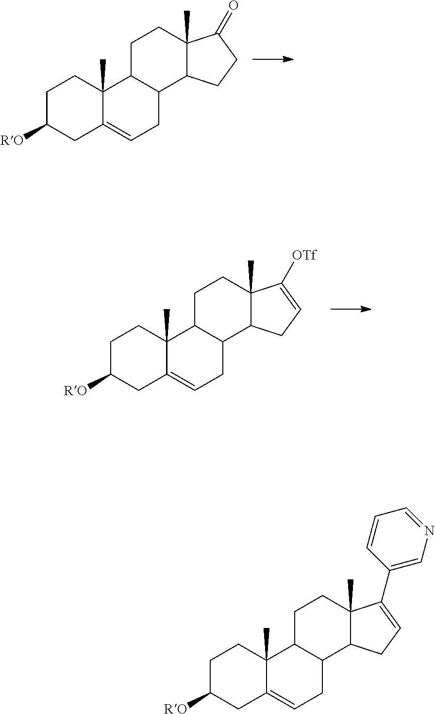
C1C([RO])CC2=CCC3C(C2(C)C1)CCC1(C)C3CCC1=O.C1C([RO])CC2=CCC3C(C2(C)C1)CCC1(C)C3CC=C1[OTf].C1C([RO])CC2=CCC3C(C2(C)C1)CCC1(C)C3CC=C1C1=CN=CC=C1
